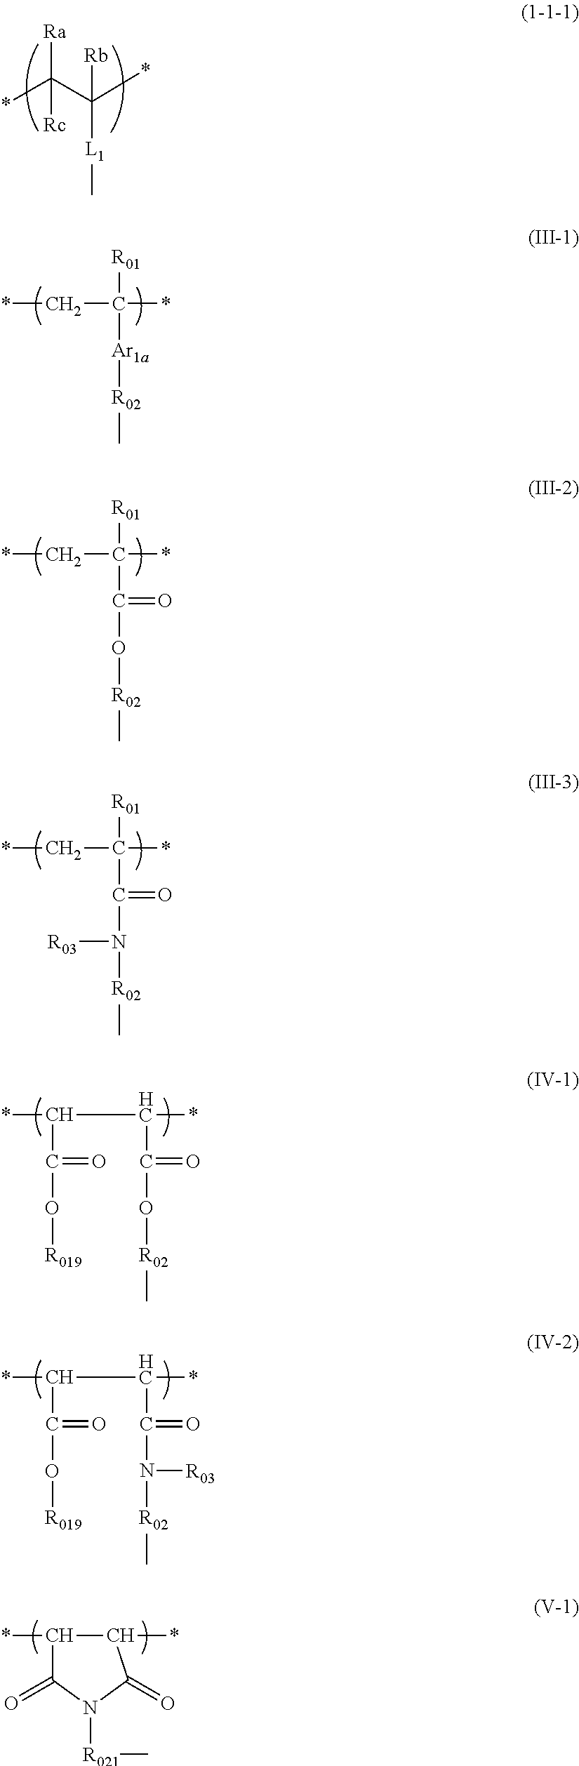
*C(C(*)([L1]C)[Rb])([Ra])[Rc].*CC(*)([R01])[Ar1a][R02]C.*CC(*)([R01])C(O[R02]C)=O.*CC(*)([R01])C(N([R02]C)[R03])=O.*C(C(*)C(O[R02]C)=O)C(O[R019])=O.*C(C(*)C(N([R02]C)[R03])=O)C(O[R019])=O.C1(*)C(*)C(=O)N([R021]C)C1=O
